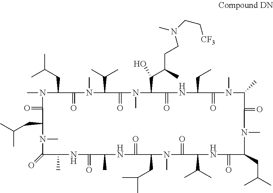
CC(CC1N(C)C(=O)C(CC(C)C)N(C)C(=O)C(C)NC(=O)C(C)NC(=O)C(CC(C)C)N(C)C(=O)C(C(C)C)NC(=O)C(CC(C)C)N(C)C(=O)C(C)N(C)C(=O)C(CC)NC(=O)C(C(C(C)CCN(CC[CF3])C)O)N(C)C(=O)C(C(C)C)N(C)C1=O)C
